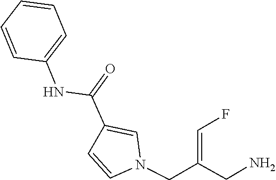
N1(CC(CN)=CF)C=CC(C(=O)NC2=CC=CC=C2)=C1
